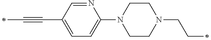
N1=CC(C#CC)=CC=C1N1CCN(CCC)CC1
